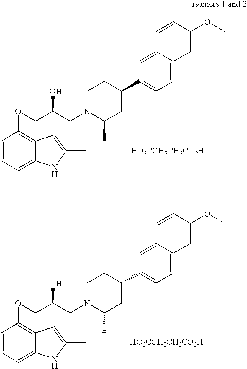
C1=C2C(=CC(C3CCN(CC(COC4=C5C(=CC=C4)NC(C)=C5)O)C(C)C3)=C1)C=CC(OC)=C2.[HO2CCH2CH2CO2H].C1=C2C(=CC(C3CCN(CC(COC4=C5C(=CC=C4)NC(C)=C5)O)C(C)C3)=C1)C=CC(OC)=C2.[HO2CCH2CH2CO2H]
